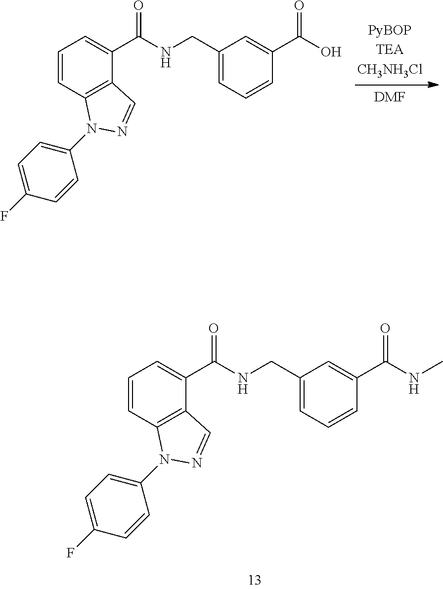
C1=CC2=C(C(C(NCC3=CC=CC(C(NC)=O)=C3)=O)=C1)C=NN2C1=CC=C(F)C=C1.C1=CC2=C(C(C(NCC3=CC=CC(C(O)=O)=C3)=O)=C1)C=NN2C1=CC=C(F)C=C1.[DMF]
